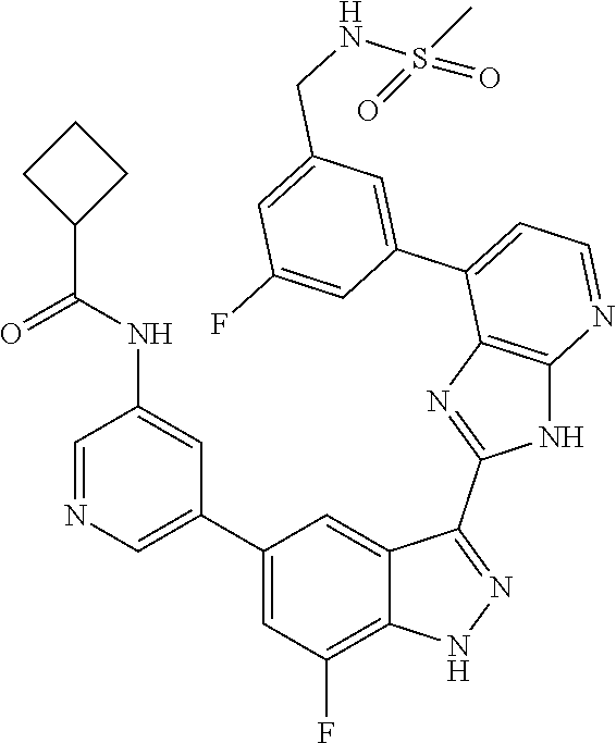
C1=NC=C(C2=CC(F)=C3C(=C2)C(C2=NC4=C(N2)N=CC=C4C2=CC(CNS(=O)(C)=O)=CC(F)=C2)=NN3)C=C1NC(=O)C1CCC1
